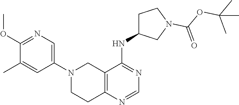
C1(OC)=NC=C(N2CC3=C(N=CN=C3NC3CCN(C(OC(C)(C)C)=O)C3)CC2)C=C1C
